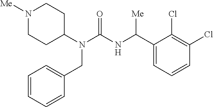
N1([Me])CCC(N(C(NC(C2=CC=CC(Cl)=C2Cl)[Me])=O)CC2=CC=CC=C2)CC1
